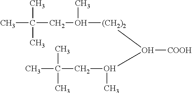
CC(CO([(CH2)2]O([COOH])O(CC(C)(C)C)C)C)(C)C
